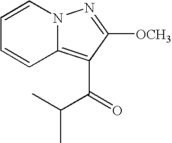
C1=CC2=C(C(=O)C(C)C)C([OCH3])=NN2C=C1
